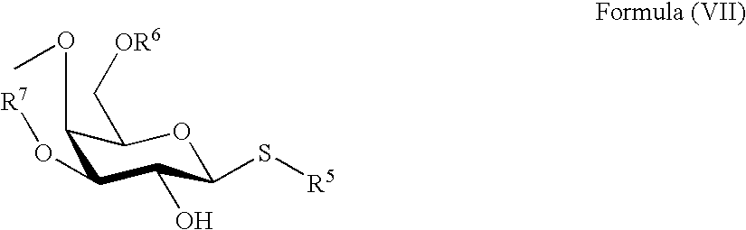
C1(OC)C(O[R7])C(O)C(S[R5])OC1C[OR6]
